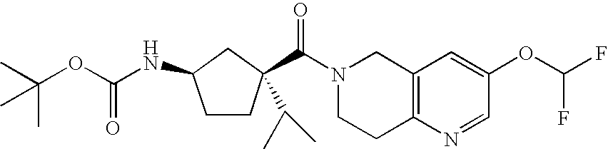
N1(C(=O)C2(C(C)C)CCC(NC(OC(C)(C)C)=O)C2)CCC2=C(C1)C=C(OC(F)F)C=N2
